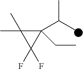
C1(C(C)C)(CC)C(C)(C)C1(F)F
